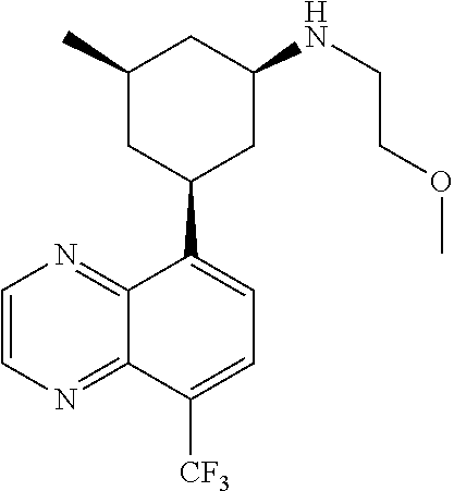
N(C1CC(C2=CC=C([CF3])C3=NC=CN=C23)CC(C)C1)CCOC
